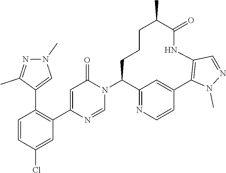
C1=C(C2=C(C3=CN(C)N=C3C)C=CC(Cl)=C2)N=CN(C2C3=NC=CC(=C3)C3=C(NC(=O)C(C)CCC2)C=NN3C)C1=O
